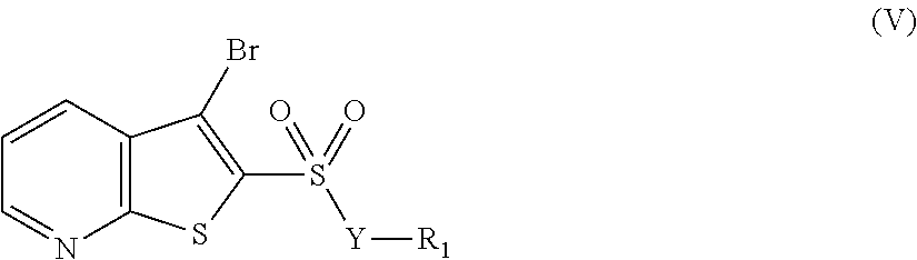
C12=C(C=CC=N1)C(Br)=C(S(=O)([Y][R1])=O)S2
